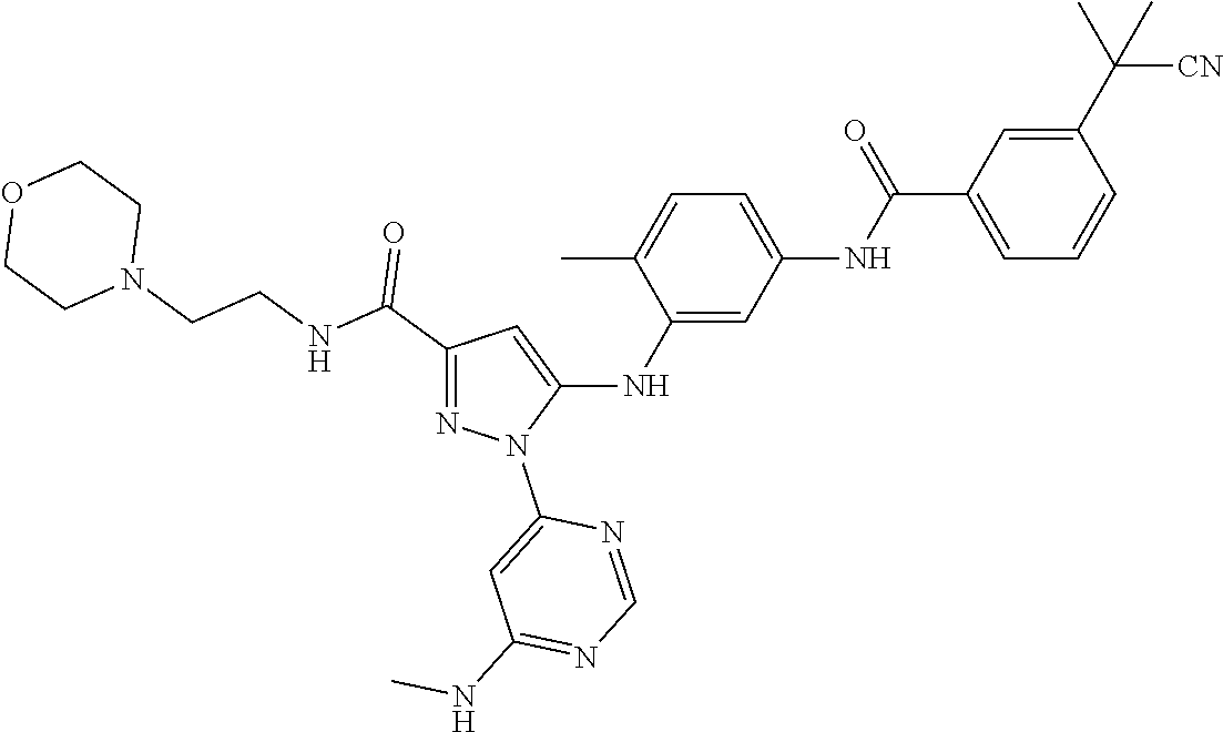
C1(C(NCCN2CCOCC2)=O)=NN(C2=CC(NC)=NC=N2)C(NC2=CC(NC(C3=CC=CC(C(C)([CN])C)=C3)=O)=CC=C2C)=C1
